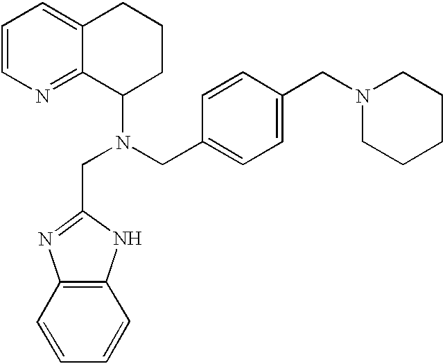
C1=CN=C2C(=C1)CCCC2N(CC1=NC2=C(N1)C=CC=C2)CC1=CC=C(CN2CCCCC2)C=C1
